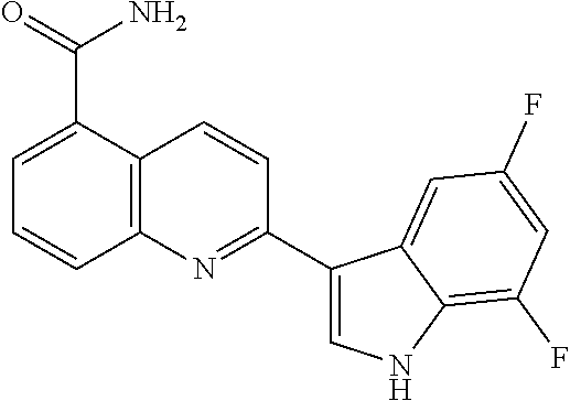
C1(C2=CNC3=C(F)C=C(F)C=C23)=NC2=C(C=C1)C(C(=O)N)=CC=C2
